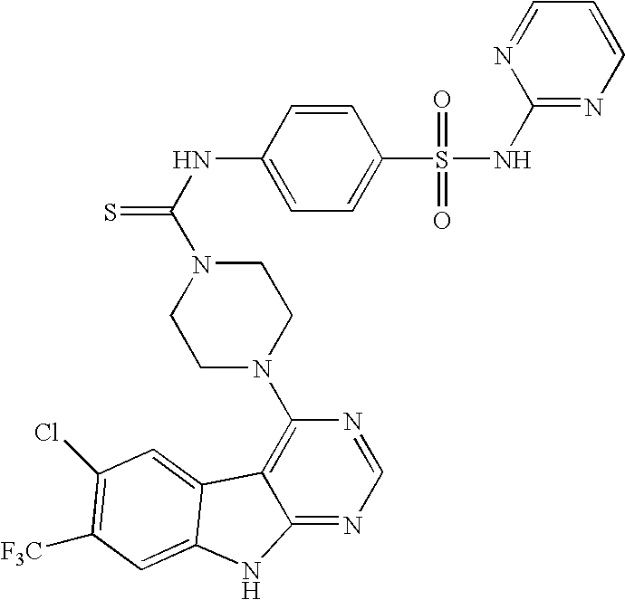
C1=C(S(=O)(=O)NC2=NC=CC=N2)C=CC(NC(=S)N2CCN(C3=C4C(=NC=N3)NC3=CC([F3C])=C(Cl)C=C43)CC2)=C1
